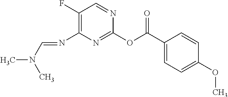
C1(F)=C(N=CN(C)C)N=C(OC(C2=CC=C(OC)C=C2)=O)N=C1
